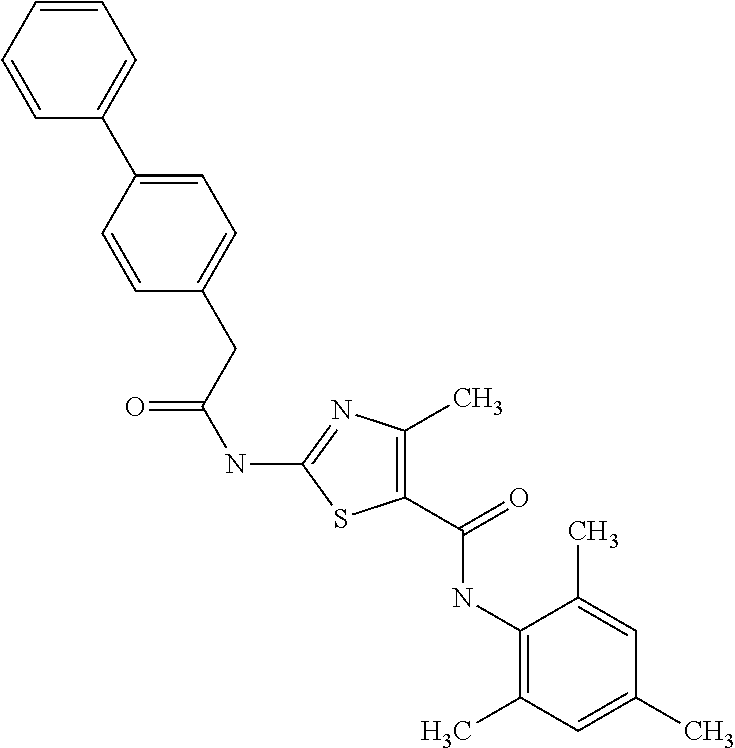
N(C1=NC(C)=C(C(=O)NC2=C(C)C=C(C)C=C2C)S1)C(=O)CC1=CC=C(C2=CC=CC=C2)C=C1
